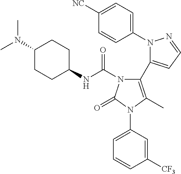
C1(N2N=CC=C2C2=C(C)N(C3=CC=CC([CF3])=C3)C(=O)N2C(NC2CCC(N(C)C)CC2)=O)=CC=C([NC])C=C1
